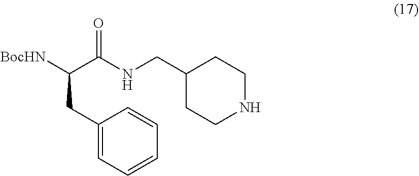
N(CC1CCNCC1)C(=O)C(CC1=CC=CC=C1)[BocHN]
